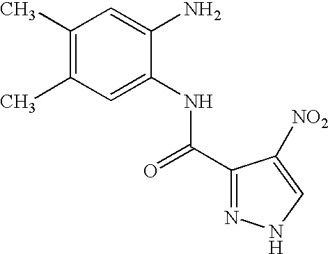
C1(C)=C(C)C=C(NC(C2=NNC=C2[NO2])=O)C(N)=C1
